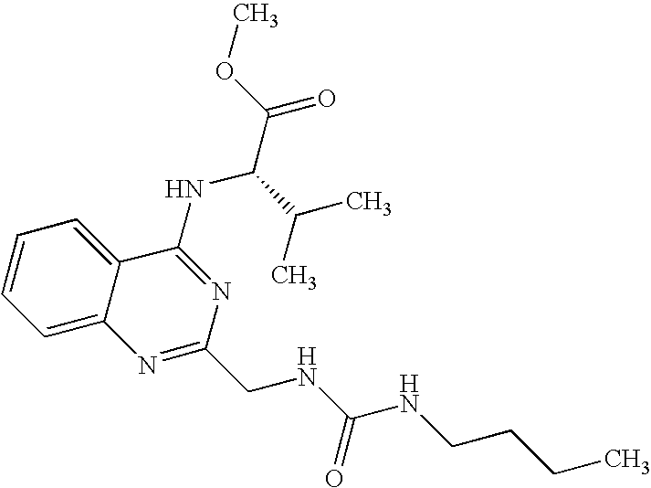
C12=CC=CC=C1C(NC(C(=O)OC)C(C)C)=NC(CNC(NCCCC)=O)=N2
